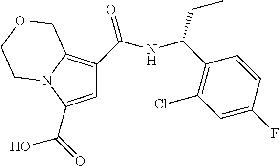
C1=C(C(O)=O)N2C(=C1C(NC(C1=C(Cl)C=C(F)C=C1)CC)=O)COCC2
